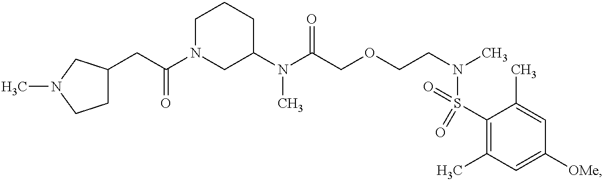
N(C(COCCN(C)S(C1=C(C)C=C([OMe])C=C1C)(=O)=O)=O)(C)C1CCCN(C(CC2CCN(C)C2)=O)C1
